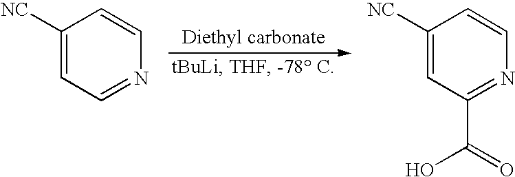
C1([NC])=CC=NC=C1.C1([NC])=CC(C(=O)O)=NC=C1
